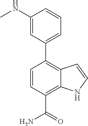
C1(NC)=CC(C2=C3C(=C(C(N)=O)C=C2)NC=C3)=CC=C1
